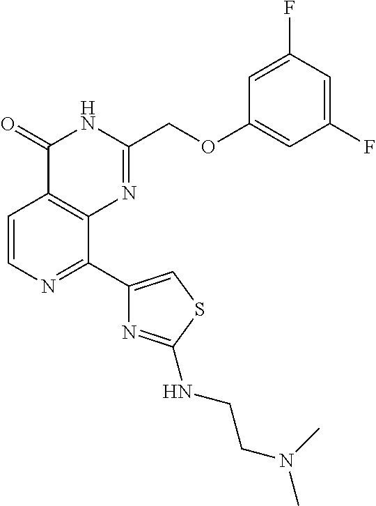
C1=CN=C(C2=CSC(NCCN(C)C)=N2)C2=C1C(=O)NC(COC1=CC(F)=CC(F)=C1)=N2
